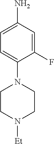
C1(F)=CC(N)=CC=C1N1CCN([Et])CC1
